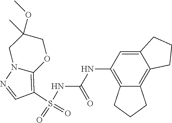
S(NC(NC1=C2C(=C3C(=C1)CCC3)CCC2)=O)(C1=C2N(N=C1)CC(C)(OC)CO2)(=O)=O
